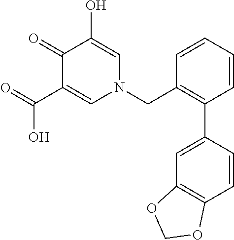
C1(=O)C(C(=O)O)=CN(CC2=C(C3=CC4=C(C=C3)OCO4)C=CC=C2)C=C1O
